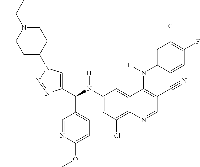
C1(N(C(C2=CN(C3CCN(C(C)(C)C)CC3)N=N2)C2=CC=C(OC)N=C2)[H])=CC(Cl)=C2C(=C1)C(N(C1=CC(Cl)=C(F)C=C1)[H])=C(C#N)C=N2
